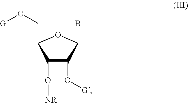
C1(O[NR])C(O[G])C(B)OC1CO[G]
